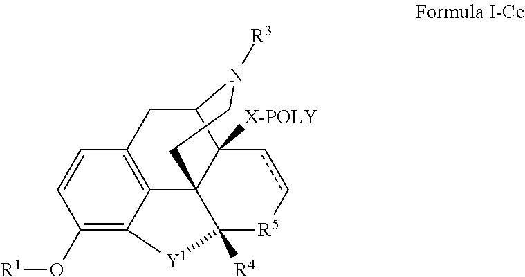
C12=C3C(=C(O[R1])C=C1)[Y1]C1([R4])C34C([X-POLY])(C(C2)N([R3])CC4)cc[R5]1
